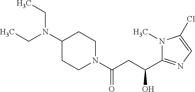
C1(N(CC)CC)CCN(C(CC(C2=NC=C(Cl)N2C)O)=O)CC1
